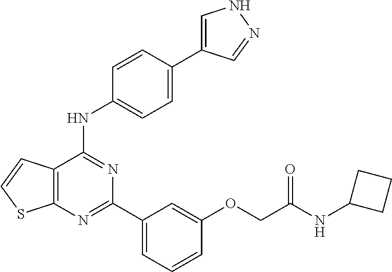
C12=C(C(NC3=CC=C(C4=CNN=C4)C=C3)=NC(C3=CC=CC(OCC(NC4CCC4)=O)=C3)=N1)C=CS2
